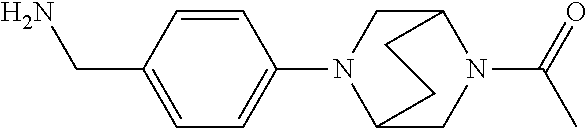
C1=CC(CN)=CC=C1N1C2CN(C(=O)C)C(C1)CC2
